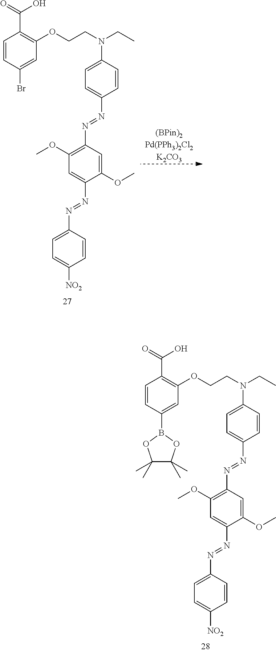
[(BPin)2Pd(PPh3)2Cl2K2CO3].C1=C(N(CC)CCOC2=C(C(O)=O)C=CC(Br)=C2)C=CC(N=NC2=C(OC)C=C(N=NC3=CC=C([NO2])C=C3)C(OC)=C2)=C1.C1=C(N(CC)CCOC2=C(C(=O)O)C=CC(B3OC(C)(C)C(C)(C)O3)=C2)C=CC(N=NC2=C(OC)C=C(N=NC3=CC=C([NO2])C=C3)C(OC)=C2)=C1
